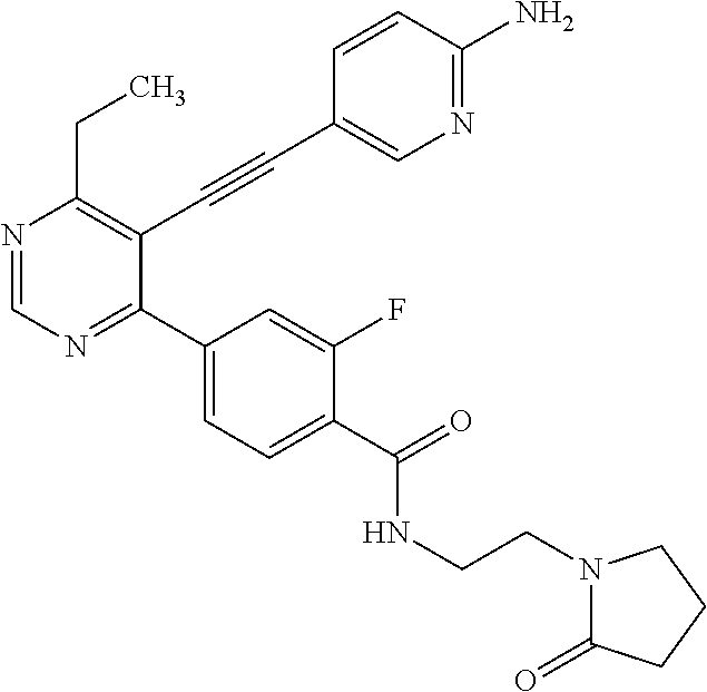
N1=CN=C(C2=CC=C(C(=O)NCCN3C(=O)CCC3)C(F)=C2)C(C#CC2=CN=C(N)C=C2)=C1CC
